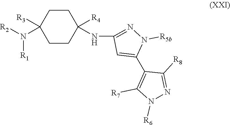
C1CC([R4])(NC2=NN([R5b])C(C3=C([R7])N([R6])N=C3[R8])=C2)CCC1([R3])N([R2])[R1]
